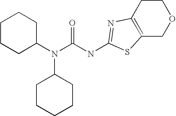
C1CCC(N(C(NC2=NC3=C(COCC3)S2)=O)C2CCCCC2)CC1
